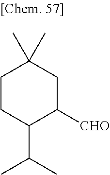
C1CC(C(C)C)C([CHO])CC1(C)C
